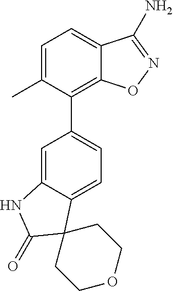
C1=C(C)C(C2=CC=C3C(=C2)NC(=O)C32CCOCC2)=C2C(=C1)C(N)=NO2
